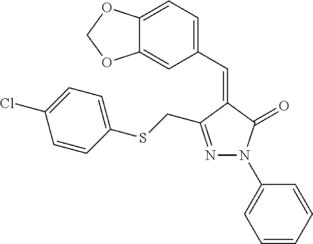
C12=CC(C=C3C(CSC4=CC=C(Cl)C=C4)=NN(C4=CC=CC=C4)C3=O)=CC=C1OCO2
